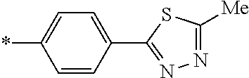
C1(*)=CC=C(C2=NN=C([Me])S2)C=C1
